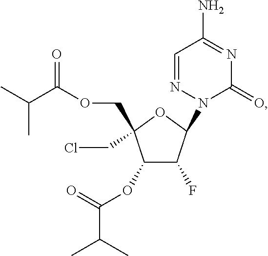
C1(OC(C(C)C)=O)C(F)C(N2N=CC(N)=NC2=O)OC1(CCl)COC(C(C)C)=O
